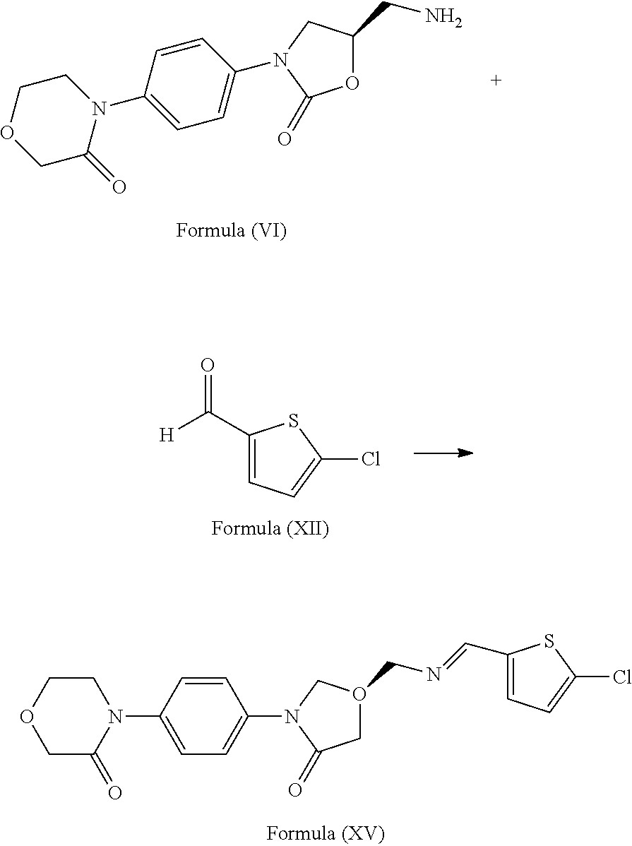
C1COCC(=O)N1C1=CC=C(N2CC(CN)OC2=O)C=C1.C1(C([H])=O)=CC=C(Cl)S1.C1O(CN=CC2=CC=C(Cl)S2)CN(C2=CC=C(N3CCOCC3=O)C=C2)C1=O
